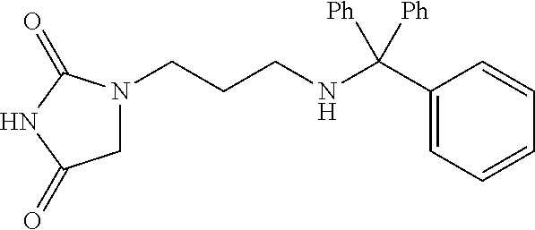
N1(CCCNC(C2=CC=CC=C2)([Ph])[Ph])CC(=O)NC1=O
